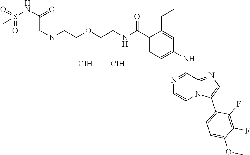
N(C(C1=CC=C(NC2=NC=CN3C2=NC=C3C2=CC=C(OC)C(F)=C2F)C=C1CC)=O)CCOCCN(CC(NS(=O)(=O)C)=O)C.[CIH].[CIH]
